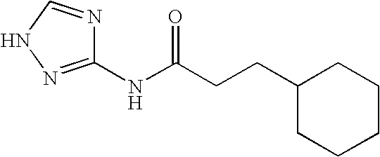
C1(NC(CCC2CCCCC2)=O)=NNC=N1
